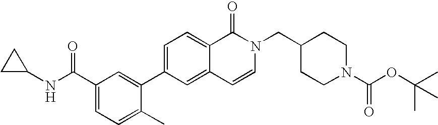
C1(C(NC2CC2)=O)=CC=C(C)C(C2=CC=C3C(=C2)C=CN(CC2CCN(C(OC(C)(C)C)=O)CC2)C3=O)=C1
